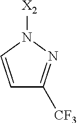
N1([X2])C=CC([CF3])=N1
